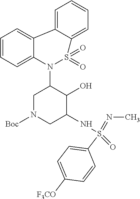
C1=CC=C2C(=C1)C1=CC=CC=C1S(=O)(=O)N2C1CN([Boc])CC(NS(=NC)(=O)C2=CC=C([F3CO])C=C2)C1O
